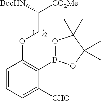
C1=CC=C([CHO])C(B2OC(C)(C)C(C)(C)O2)=C1OCC([CO2Me])[BocHN]
